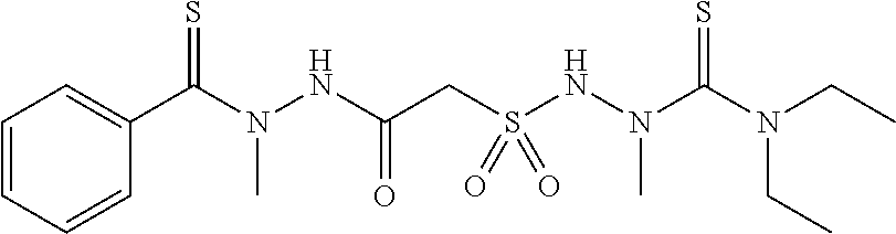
CCN(CC)C(N(C)NS(CC(NN(C)C(=S)C1=CC=CC=C1)=O)(=O)=O)=S
